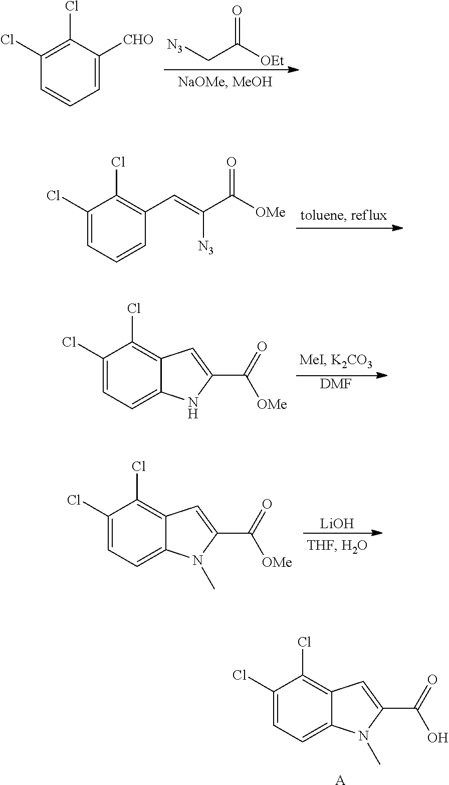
C1=C([CHO])C(Cl)=C(Cl)C=C1.O=C([OEt])C[N3].C1(Cl)=CC=CC(C=C(C([OMe])=O)[N3])=C1Cl.C1(Cl)=CC=C2C(=C1Cl)C=C(C(=O)[OMe])N2.[DMF].C1(Cl)=CC=C2C(=C1Cl)C=C(C(=O)[OMe])N2C.[LiOH].C1(Cl)=CC=C2C(=C1Cl)C=C(C(=O)O)N2C.[A]
